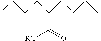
C(C)CCC(CCCC)C(=O)[R1]
